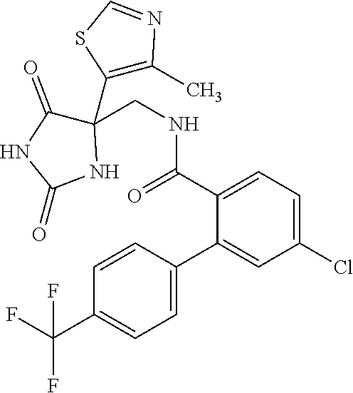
C1(C(F)(F)F)=CC=C(C2=CC(Cl)=CC=C2C(NCC2(C3=C(C)N=CS3)C(=O)NC(=O)N2)=O)C=C1
